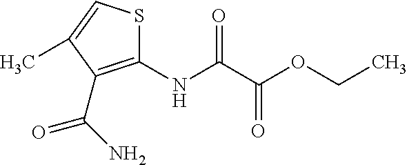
C1(NC(C(=O)OCC)=O)=C(C(=O)N)C(C)=CS1
